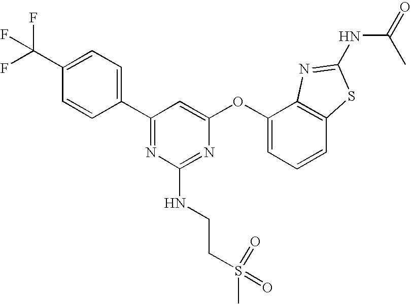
C1(C(F)(F)F)=CC=C(C2=NC(NCCS(C)(=O)=O)=NC(OC3=CC=CC4=C3N=C(NC(C)=O)S4)=C2)C=C1
